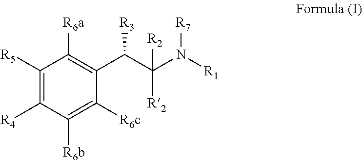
C1([R5])=C([R4])C([R6b])=C([R6c])C(C(C(N([R7])[R1])([R2])[R2])[R3])=C1[R6a]
